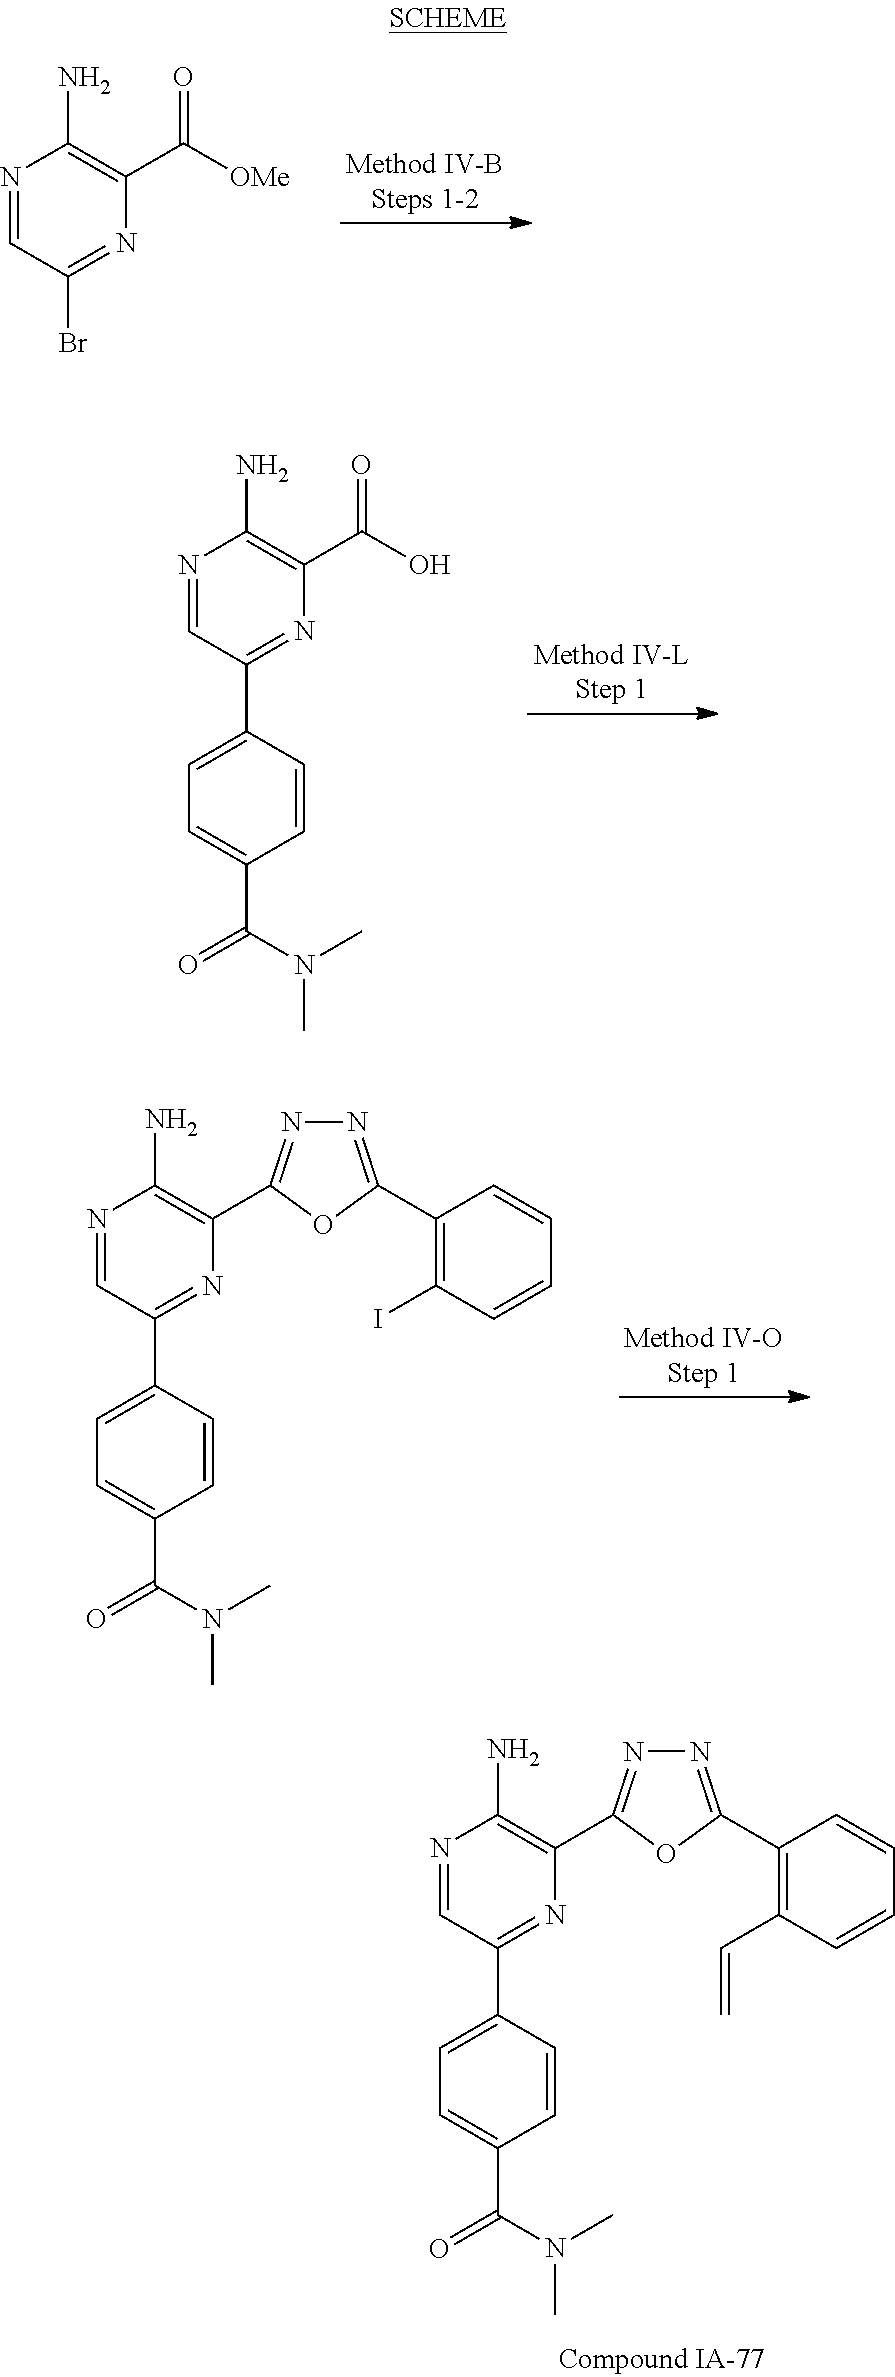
N1=CC(Br)=NC(C([OMe])=O)=C1N.N1=CC(C2=CC=C(C(N(C)C)=O)C=C2)=NC(C2=NN=C(C3=C(C=C)C=CC=C3)O2)=C1N.N1=CC(C2=CC=C(C(N(C)C)=O)C=C2)=NC(C(O)=O)=C1N.N1=CC(C2=CC=C(C(N(C)C)=O)C=C2)=NC(C2=NN=C(C3=C(I)C=CC=C3)O2)=C1N
